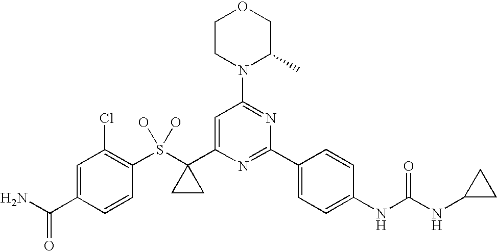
C1CN(C2=NC(C3=CC=C(NC(NC4CC4)=O)C=C3)=NC(C3(S(C4=C(Cl)C=C(C(N)=O)C=C4)(O)O)CC3)=C2)C(C)CO1
